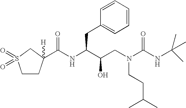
C1CC([H])(C(NC(C(O)CN(CCC(C)C)C(=O)NC(C)(C)C)CC2=CC=CC=C2)=O)CS1(=O)=O
